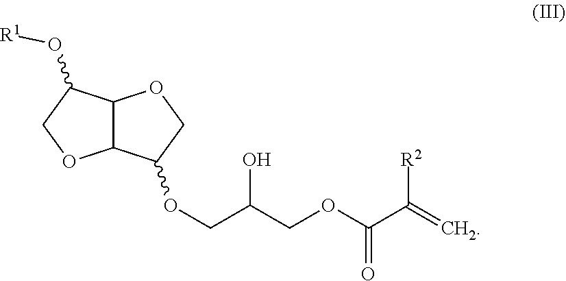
C12C(C(OCC(COC(C(=C)[R2])=O)O)CO1)OCC2O[R1]
